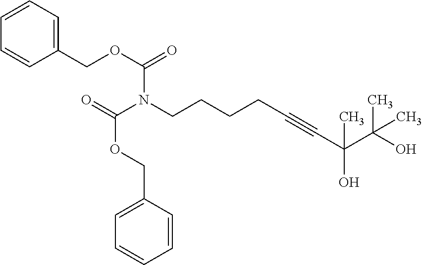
C1=CC=C(COC(=O)N(CCCCC#CC(O)(C(O)(C)C)C)C(=O)OCC2=CC=CC=C2)C=C1
